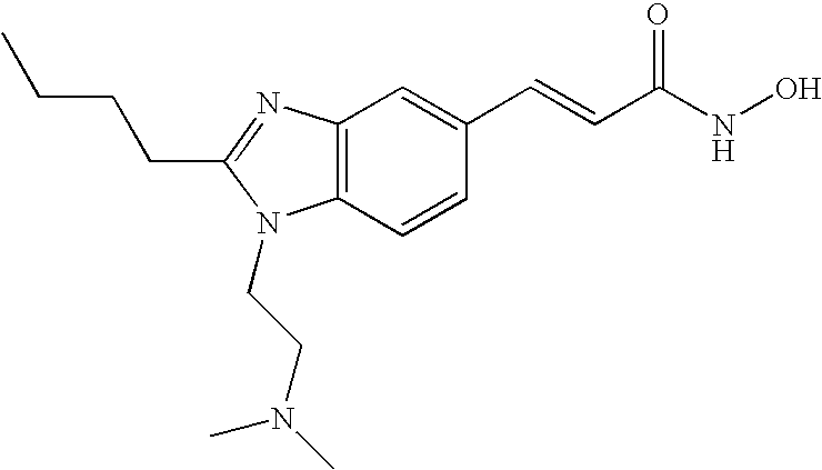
C12=C(N=C(CCCC)N1CCN(C)C)C=C(C=CC(NO)=O)C=C2
